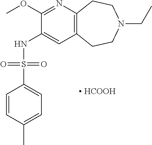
C12=C(CCN(CC)CC1)C=C(NS(C1=CC=C(C)C=C1)(=O)=O)C(OC)=N2.[ HCOOH]
